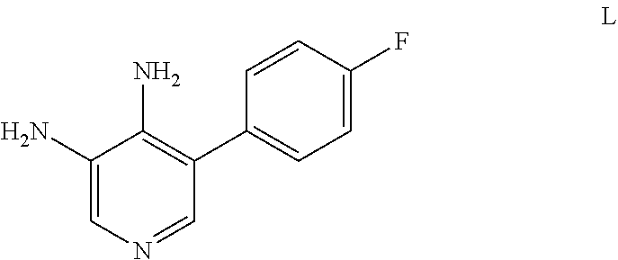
C1=CC(C2=C(N)C(N)=CN=C2)=CC=C1F
